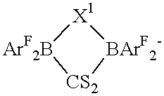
[CS2]1[BArF2-][X1][ArF2B]1
